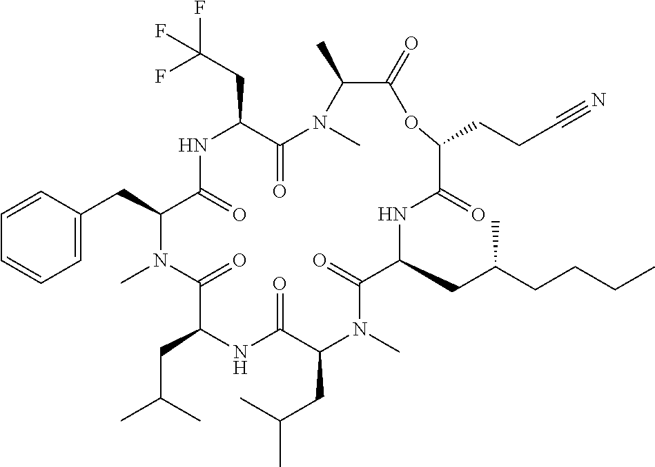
C1(C)C(=O)OC(CCC#N)C(=O)NC(CC(CCCC)C)C(=O)N(C)C(CC(C)C)C(=O)NC(CC(C)C)C(=O)N(C)C(CC2=CC=CC=C2)C(=O)NC(CC(F)(F)F)C(=O)N1C
